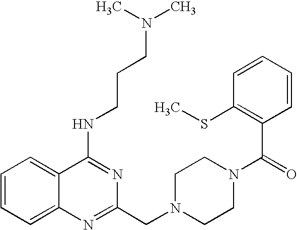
C1=CC=C2C(=C1)C(NCCCN(C)C)=NC(CN1CCN(C(=O)C3=C(SC)C=CC=C3)CC1)=N2
